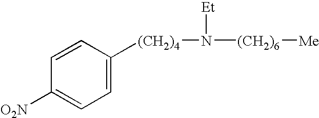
C1=C([(CH2)4]N([(CH2)6][Me])[Et])C=CC([O2N])=C1
